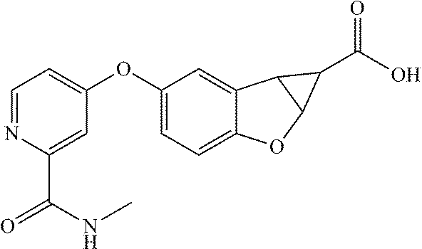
C12=CC=C(OC3=CC=NC(C(=O)NC)=C3)C=C1C1C(O2)C1C(=O)O
